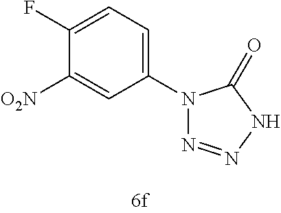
C1(N2N=NNC2=O)=CC=C(F)C([O2N])=C1
